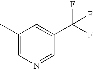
C1(C)=CN=CC(C(F)(F)F)=C1
